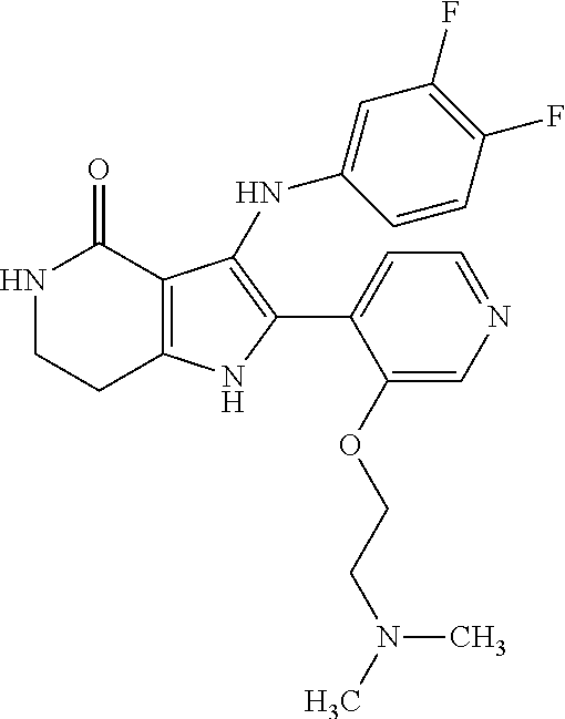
N1CCC2=C(C1=O)C(NC1=CC(F)=C(F)C=C1)=C(C1=CC=NC=C1OCCN(C)C)N2
